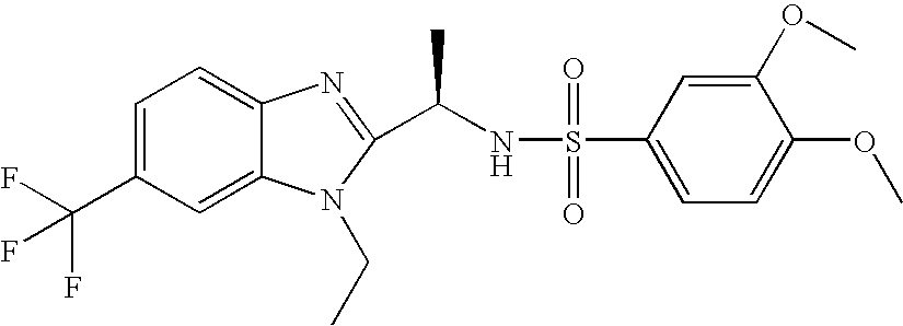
C1=C(C(F)(F)F)C=C2C(=C1)N=C(C(NS(=O)(=O)C1=CC=C(OC)C(OC)=C1)C)N2CC
